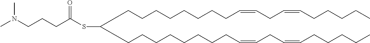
C(CCCCCCCC=CCC=CCCCCC)C(CCCCCCCCC=CCC=CCCCCC)SC(CCCN(C)C)=O
